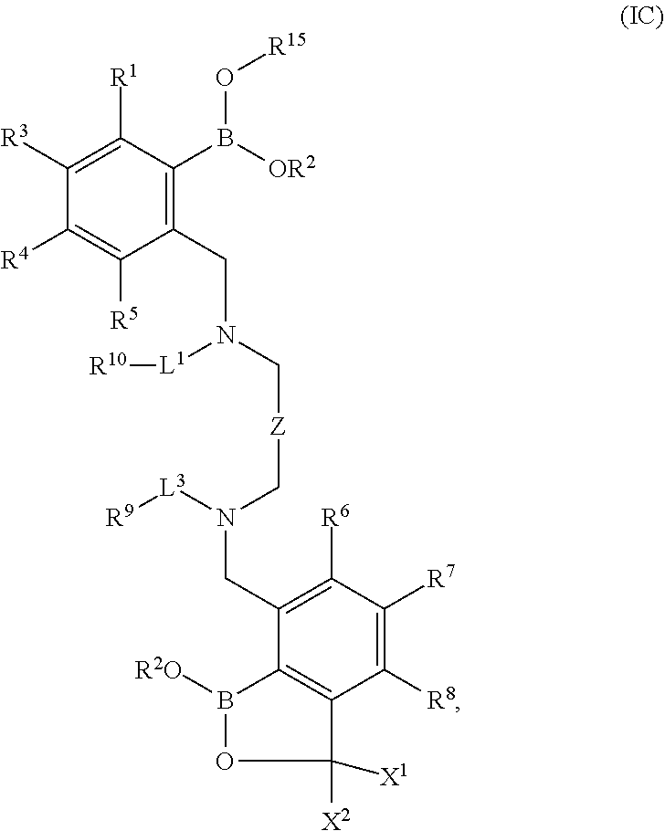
C1([R3])=C([R1])C(B([OR2])O[R15])=C(CN(C[Z]CN(CC2=C([R6])C([R7])=C([R8])C3=C2B([R2O])OC3([X1])[X2])[L3][R9])[L1][R10])C([R5])=C1[R4]
